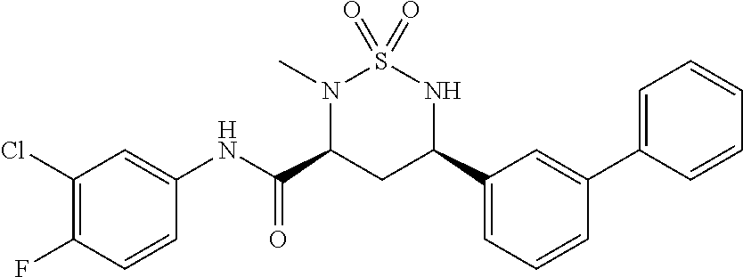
C1(Cl)=C(F)C=CC(NC(C2CC(C3=CC=CC(C4=CC=CC=C4)=C3)NS(=O)(=O)N2C)=O)=C1
